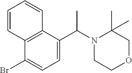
C1(Br)=CC=C(C(C)N2CCOCC2(C)C)C2=C1C=CC=C2
